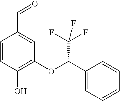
C1=CC(O)=C(OC(C2=CC=CC=C2)C(F)(F)F)C=C1C=O
